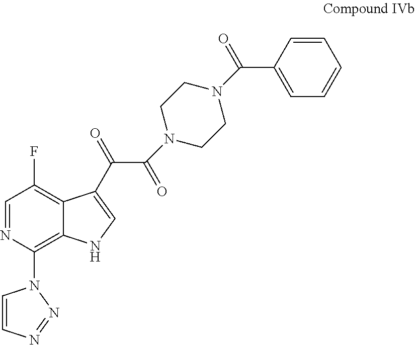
C1=NC(N2C=CN=N2)=C2C(=C1F)C(C(=O)C(=O)N1CCN(C(=O)C3=CC=CC=C3)CC1)=CN2
